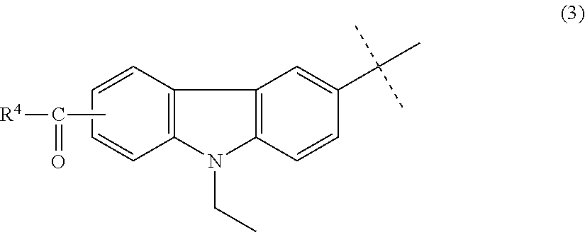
C1=CC2=C(C=C1)N(CC)C1=C2C=C(C(C)(C)C)C=C1.CC([R4])=O
